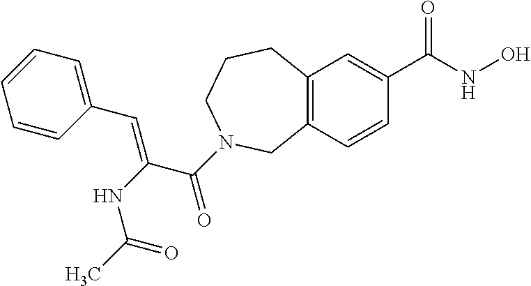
C12=C(C=C(C(=O)NO)C=C1)CCCN(C(C(=CC1=CC=CC=C1)NC(C)=O)=O)C2
